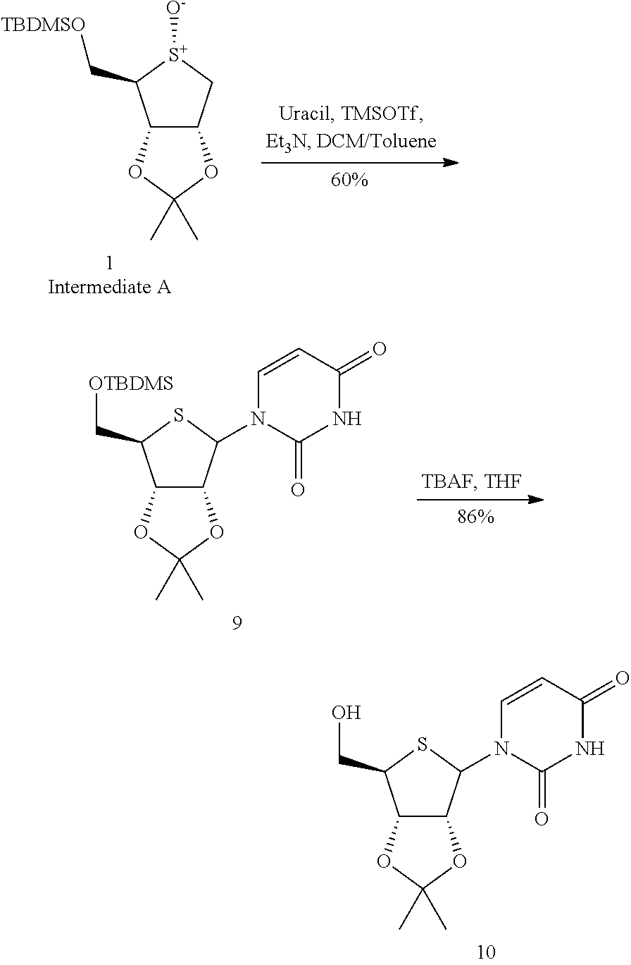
C12C(C[S+]([O-])C1C[TBDMSO])OC(C)(C)O2.C12C(C(N3C(=O)NC(=O)C=C3)SC1C[OTBDMS])OC(C)(C)O2.C12C(C(N3C(=O)NC(=O)C=C3)SC1CO)OC(C)(C)O2
